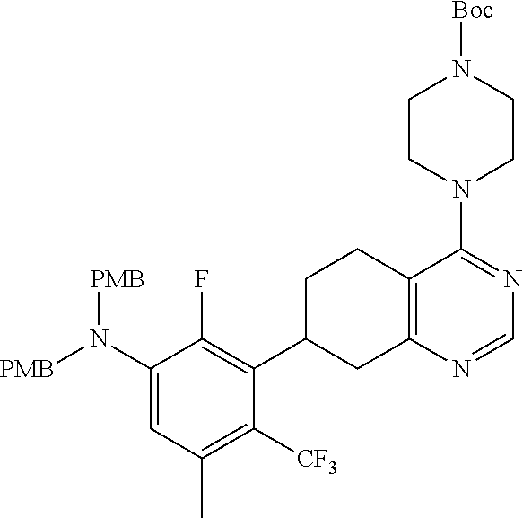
C1(N([PMB])[PMB])=CC(C)=C([CF3])C(C2CCC3=C(C2)N=CN=C3N2CCN([Boc])CC2)=C1F
